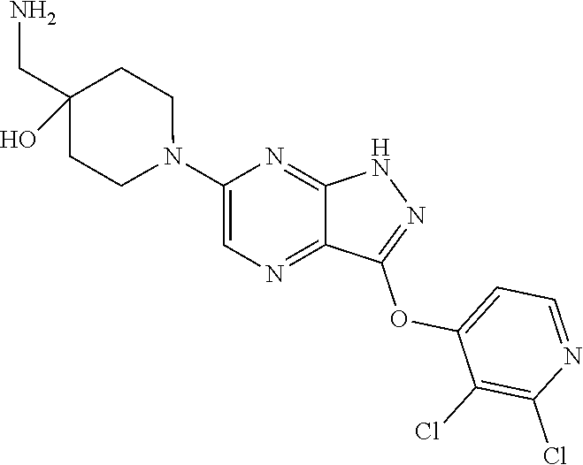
N1(C2=CN=C3C(=N2)NN=C3OC2=CC=NC(Cl)=C2Cl)CCC(CN)(O)CC1
